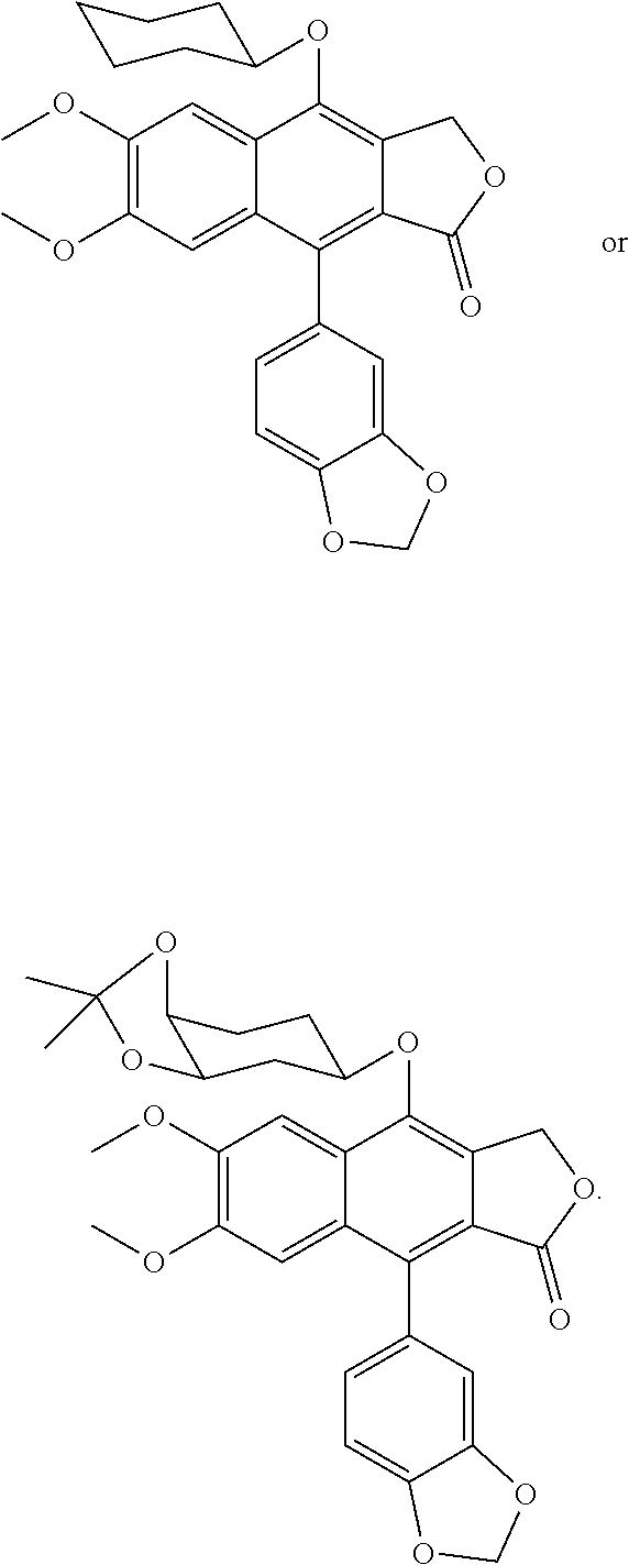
C1(OC)=C(OC)C=C2C(=C1)C(OC1CCCCC1)=C1C(=C2C2=CC=C3C(=C2)OCO3)C(=O)OC1.C1(OC)=C(OC)C=C2C(=C1)C(OC1CC3C(CC1)OC(C)(C)O3)=C1C(=C2C2=CC=C3C(=C2)OCO3)C(=O)OC1
